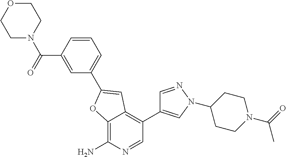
C12=C(N)N=CC(C3=CN(C4CCN(C(C)=O)CC4)N=C3)=C1C=C(C1=CC=CC(C(N3CCOCC3)=O)=C1)O2
